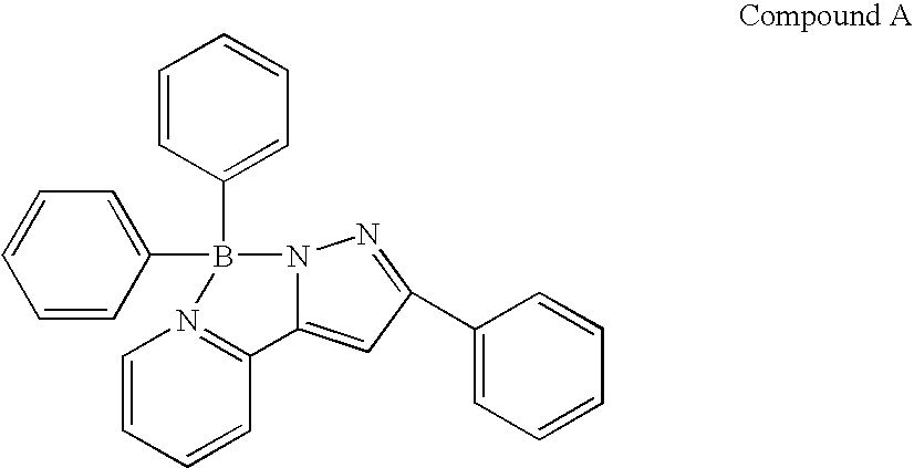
C1=CC=CC(B2(C3=CC=CC=C3)N3C(=CC(C4=CC=CC=C4)=N3)C3=N2C=CC=C3)=C1
